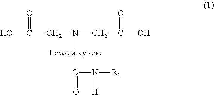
OC(=O)CN([Loweralkylene]C(=O)N([H])[R1])CC(=O)O
